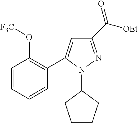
C1(C2=CC(C([OEt])=O)=NN2C2CCCC2)=C(O[F3C])C=CC=C1
